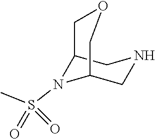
C12N(S(C)(=O)=O)C(CNC1)COC2
